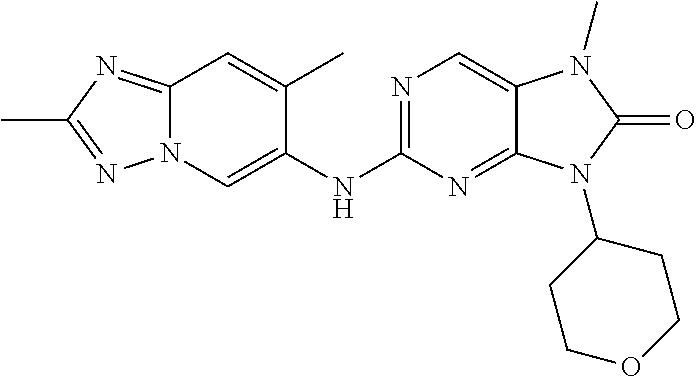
N1=C(NC2=CN3C(=NC(C)=N3)C=C2C)N=C2C(=C1)N(C)C(=O)N2C1CCOCC1
